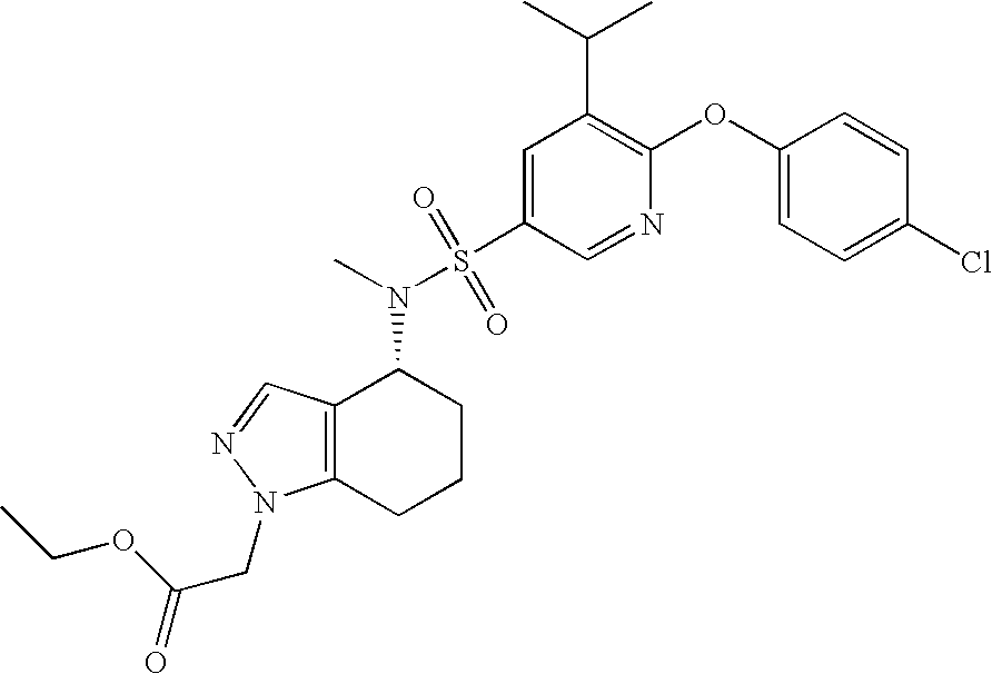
C1(OC2=CC=C(Cl)C=C2)=C(C(C)C)C=C(S(N(C2C3=C(CCC2)N(CC(=O)OCC)N=C3)C)(=O)=O)C=N1
